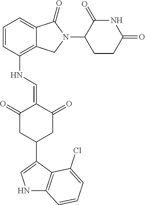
C12=C(NC=C3C(=O)CC(C4=CNC5=C4C(Cl)=CC=C5)CC3=O)C=CC=C1C(=O)N(C1C(=O)NC(=O)CC1)C2
